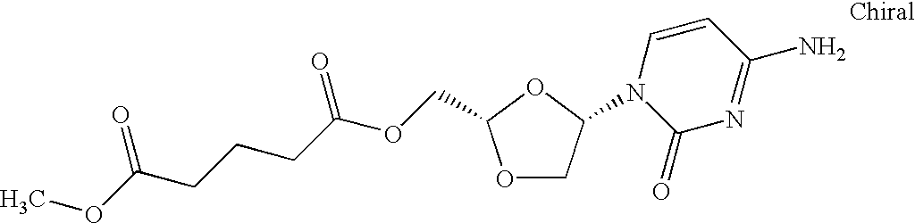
O1CC(N2C(=O)N=C(N)C=C2)OC1COC(CCCC(OC)=O)=O
